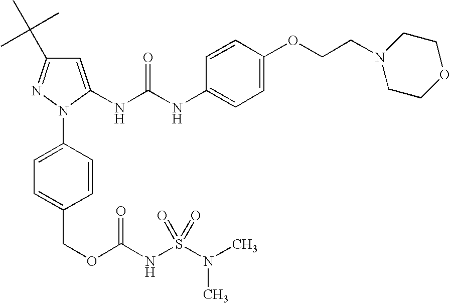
C1=C(NC(NC2=CC=C(OCCN3CCOCC3)C=C2)=O)N(C2=CC=C(COC(NS(N(C)C)(=O)=O)=O)C=C2)N=C1C(C)(C)C
